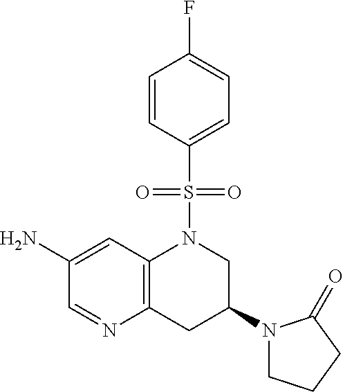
C1(N)=CC2=C(CC(N3CCCC3=O)CN2S(C2=CC=C(F)C=C2)(=O)=O)N=C1
